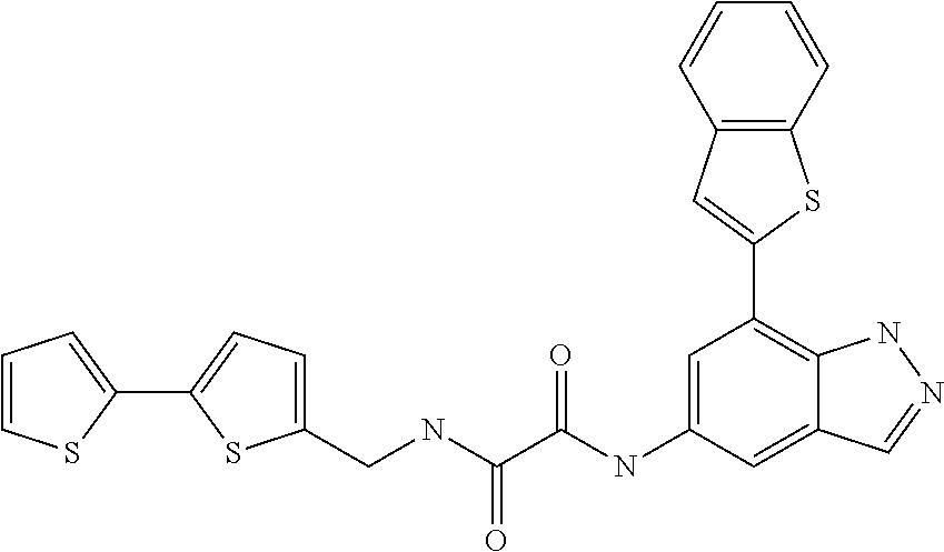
C(NC(=O)C(=O)NC1=CC(C2=CC3=C(S2)C=CC=C3)=C2C(=C1)C=NN2)C1=CC=C(C2=CC=CS2)S1
